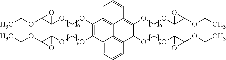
C12=CC=CC3=C1C1=C(C(OCOC4C(OCC)O4)=C2OCOC2C(OCC)O2)CC=CC1=C(OCOC1C(OCC)O1)C3OCOC1C(OCC)O1
